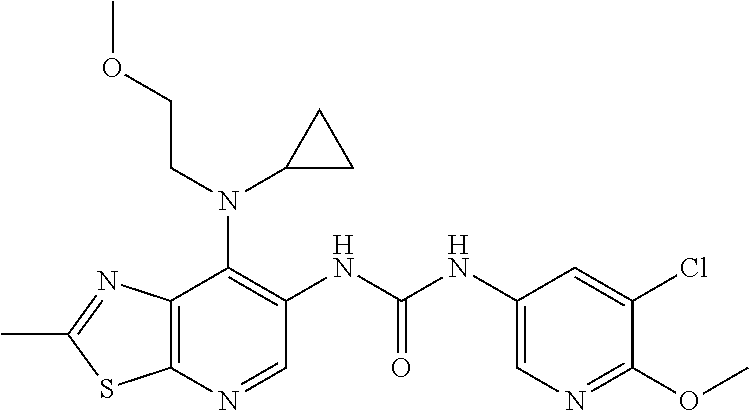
C12=C(N=CC(NC(NC3=CN=C(OC)C(Cl)=C3)=O)=C1N(C1CC1)CCOC)SC(C)=N2
